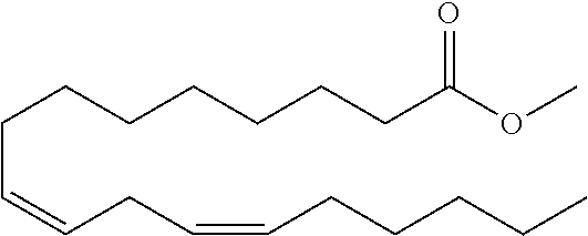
O=C(OC)CCCCCCCC=CCC=CCCCCC
